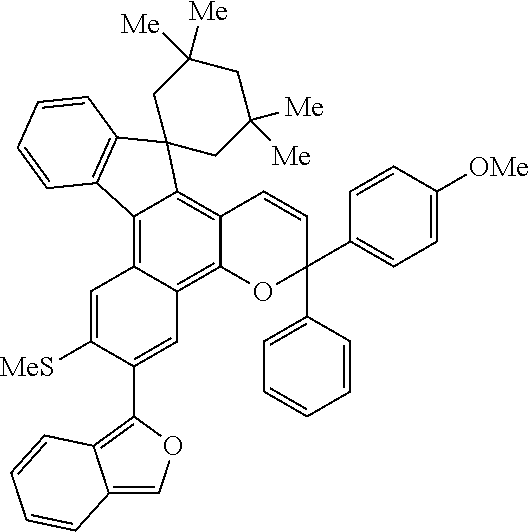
C12=C3C(=C4C(=C1C1(C5=C2C=CC=C5)CC([Me])([Me])CC([Me])([Me])C1)C=CC(C1=CC=CC=C1)(C1=CC=C([OMe])C=C1)O4)C=C(C1=C2C(=CO1)C=CC=C2)C([MeS])=C3
